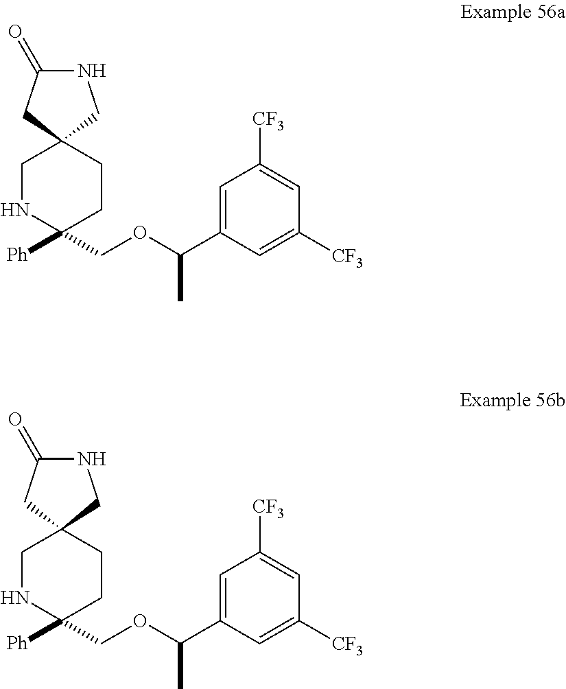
C1NC([Ph])(COC(C2=CC([CF3])=CC([CF3])=C2)C)CCC12CNC(=O)C2.C1NC([Ph])(COC(C2=CC([CF3])=CC([CF3])=C2)C)CCC12CNC(=O)C2
